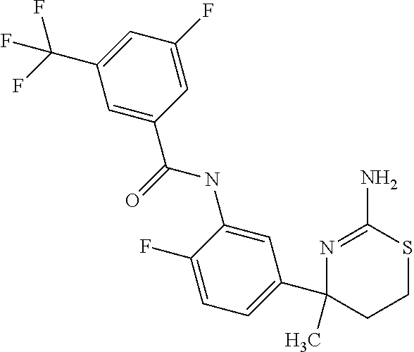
C1=C(NC(C2=CC(C(F)(F)F)=CC(F)=C2)=O)C(F)=CC=C1C1(C)N=C(N)SCC1
